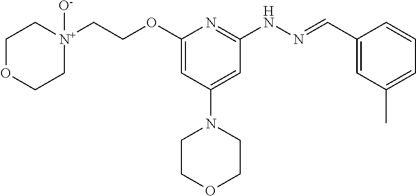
O(C1=CC(N2CCOCC2)=CC(NN=CC2=CC(C)=CC=C2)=N1)CC[N+]1([O-])CCOCC1
